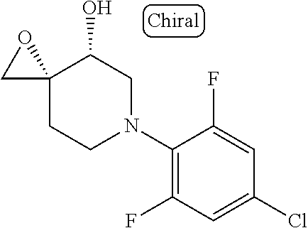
C1(N2CC(O)C3(CC2)CO3)=C(F)C=C(Cl)C=C1F
